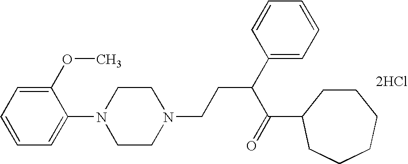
C1=CC=C(N2CCN(CCC(C3=CC=CC=C3)C(=O)C3CCCCCC3)CC2)C(OC)=C1.[2HCl]
